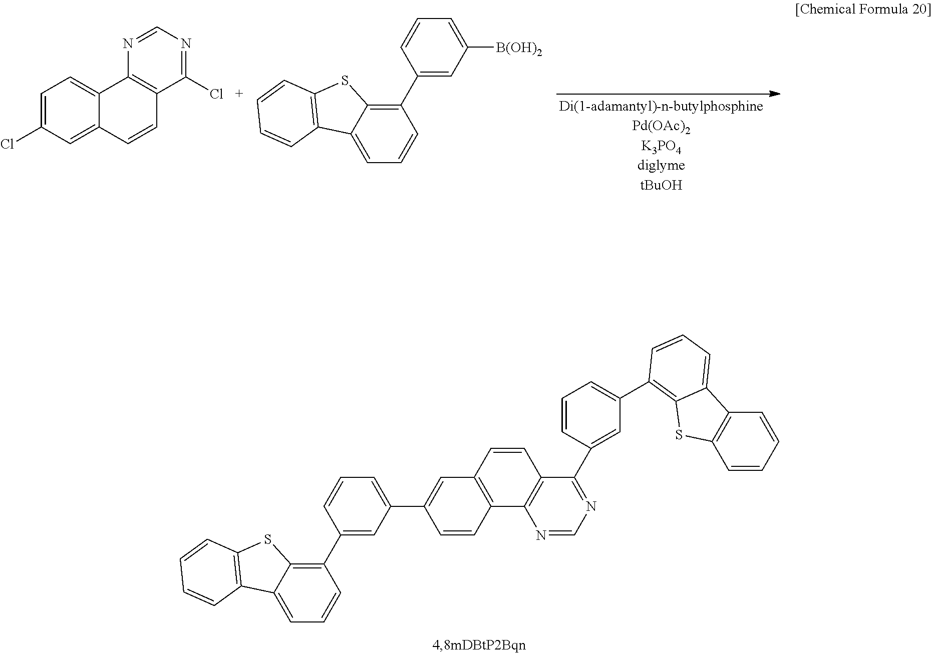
C1=C(Cl)C=C2C(=C1)C1=C(C=C2)C(Cl)=NC=N1.C12=CC=CC(C3=CC([B(OH)2])=CC=C3)=C1SC1=C2C=CC=C1.C12=CC=CC(C3=CC(C4=CC5=C(C=C4)C4=C(C=C5)C(C5=CC(C6=C7C(=CC=C6)C6=C(C=CC=C6)S7)=CC=C5)=NC=N4)=CC=C3)=C1SC1=C2C=CC=C1
